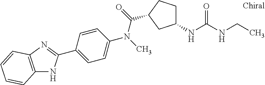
C12=C(N=C(C3=CC=C(N(C)C(=O)C4CCC(NC(NCC)=O)C4)C=C3)N1)C=CC=C2
